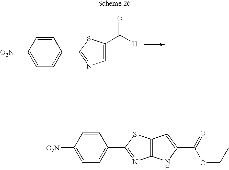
C1=CC(C2=NC=C(C([H])=O)S2)=CC=C1[O2N].C1=CC(C2=NC3=C(S2)C=C(C(OCC)=O)N3)=CC=C1[O2N]
